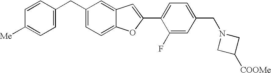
C1=CC(CC2=CC=C3C(=C2)C=C(C2=CC=C(CN4CC([COOMe])C4)C=C2F)O3)=CC=C1[Me]
